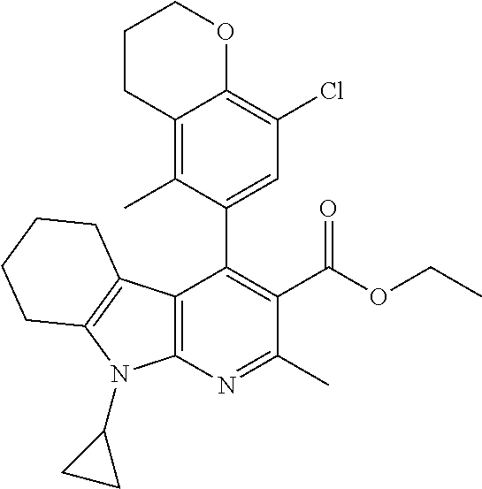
C12=C(N=C(C)C(C(OCC)=O)=C1C1=CC(Cl)=C3C(=C1C)CCCO3)N(C1CC1)C1=C2CCCC1
